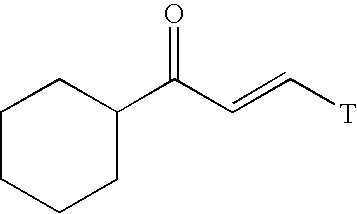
C1C(C(C=C[T])=O)CCCC1
